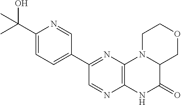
C12=C(N=C(C3=CC=C(C(C)(O)C)N=C3)C=N1)N1C(C(=O)N2)COCC1
